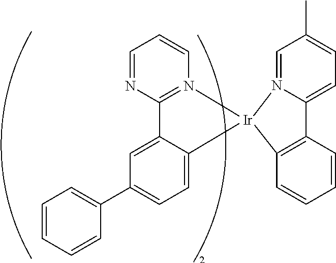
C1=CC=CC(C2=CC=C3C(=C2)C2=N(C=CC=N2)[Ir]32N3=CC(C)=CC=C3C3=C2C=CC=C3)=C1
